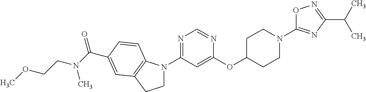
C1(OC2CCN(C3=NC(C(C)C)=NO3)CC2)=CC(N2CCC3=C2C=CC(C(=O)N(CCOC)C)=C3)=NC=N1
